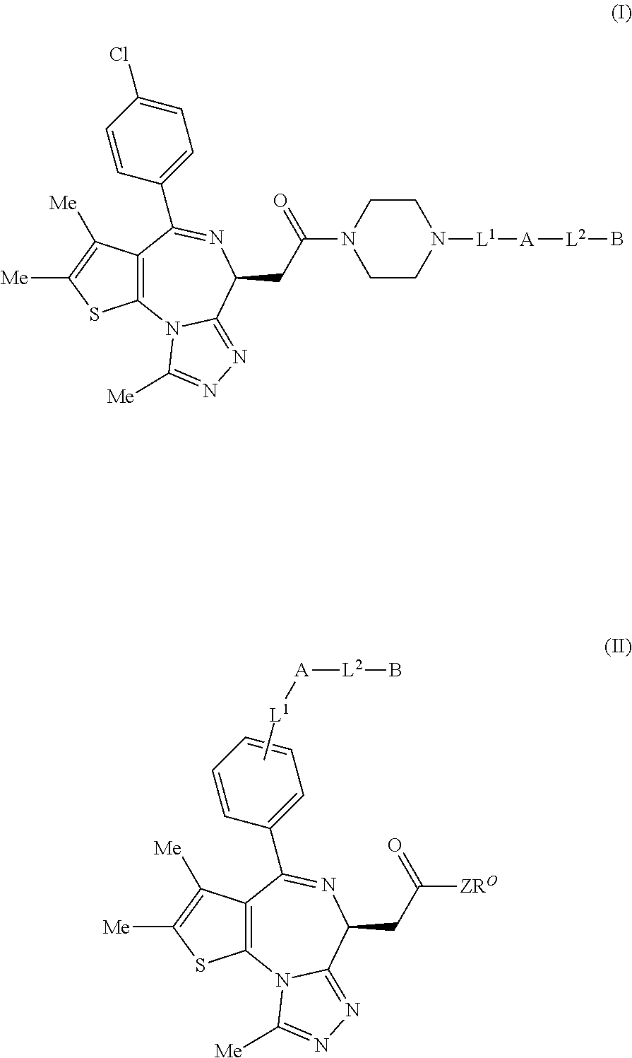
C[L1][A][L2]B.C12=C(N3C(=NN=C3[Me])C(CC(=O)[ZRO])N=C1C1=CC=CC=C1)SC([Me])=C2[Me].C12=C(N3C(=NN=C3[Me])C(CC(=O)N3CCN([L1][A][L2]B)CC3)N=C1C1=CC=C(Cl)C=C1)SC([Me])=C2[Me]
